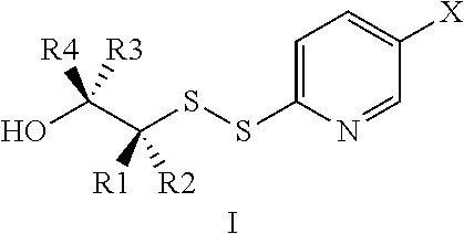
OC(C(SSC1=CC=C([X])C=N1)([R1])[R2])([R4])[R3].I
